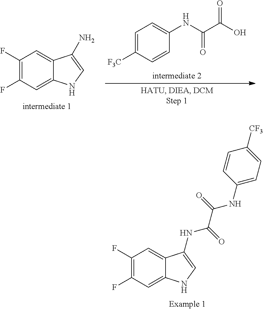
C1=CC([CF3])=CC=C1NC(C(NC1=CNC2=CC(F)=C(F)C=C21)=O)=O.C1=C2C(=CC(F)=C1F)NC=C2N.C(=O)(C(=O)O)NC1=CC=C([F3C])C=C1
